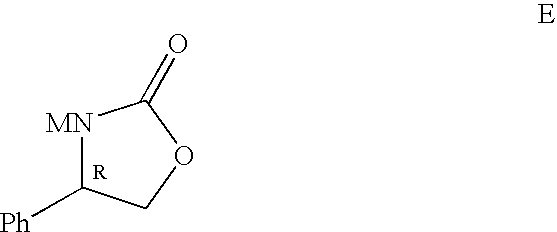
[MN]1C([Ph])COC1=O
